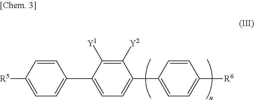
C1([R5])=CC=C(C2=CC=C(C3=CC=C([R6])C=C3)C([Y2])=C2[Y1])C=C1
